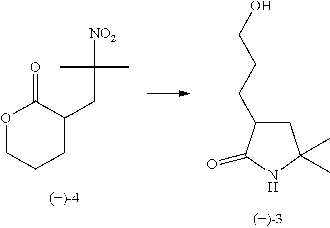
O1CCCC(CC([NO2])(C)C)C1=O.C1C(CCCO)C(=O)NC1(C)C
